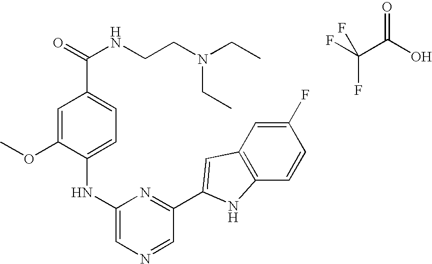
FC(C(O)=O)(F)F.C1=C(OC)C(NC2=CN=CC(C3=CC4=C(C=CC(F)=C4)N3)=N2)=CC=C1C(=O)NCCN(CC)CC
